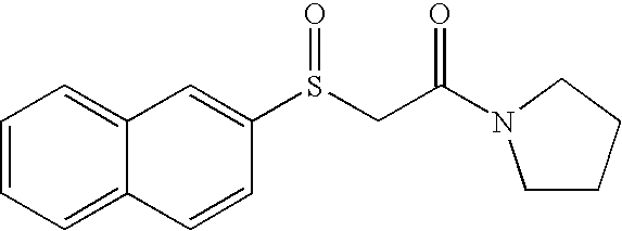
C1=CC=C2C(=C1)C=C(S(CC(=O)N1CCCC1)=O)C=C2
